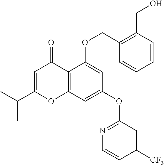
C1=C(C(C)C)OC2=C(C1=O)C(OCC1=C(CO)C=CC=C1)=CC(OC1=NC=CC([CF3])=C1)=C2
